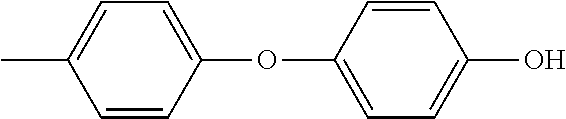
CC1=CC=C(OC2=CC=C(O)C=C2)C=C1
